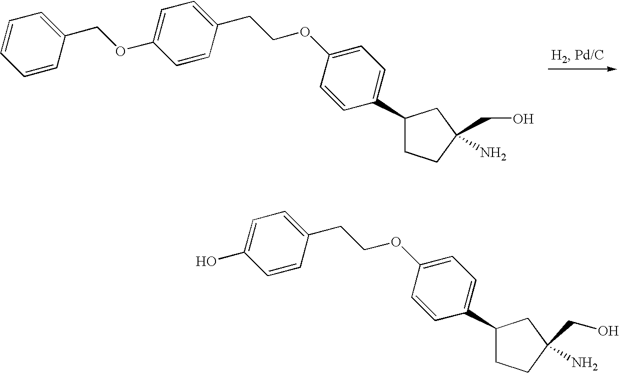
C1(COC2=CC=C(CCOC3=CC=C(C4CCC(CO)(N)C4)C=C3)C=C2)=CC=CC=C1.OC1=CC=C(CCOC2=CC=C(C3CCC(N)(CO)C3)C=C2)C=C1
